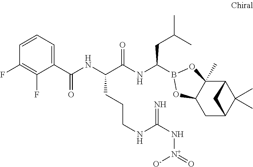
C12C3(C)C(CC(C1(C)C)C2)OB(C(NC(C(NC(C1=CC=CC(F)=C1F)=O)CCCNC(N[N+]([O-])=O)=N)=O)CC(C)C)O3
